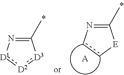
C1(C)=N[D1]:[D2]:[D3]1.C1(C)=Ncc[E]1.[A]
